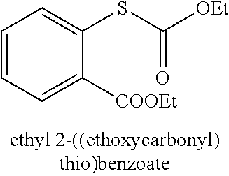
C1=CC=C([COOEt])C(SC([OEt])=O)=C1
